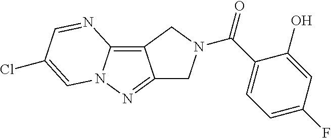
C12=C3N(N=C1CN(C(=O)C1=CC=C(F)C=C1O)C2)C=C(Cl)C=N3
